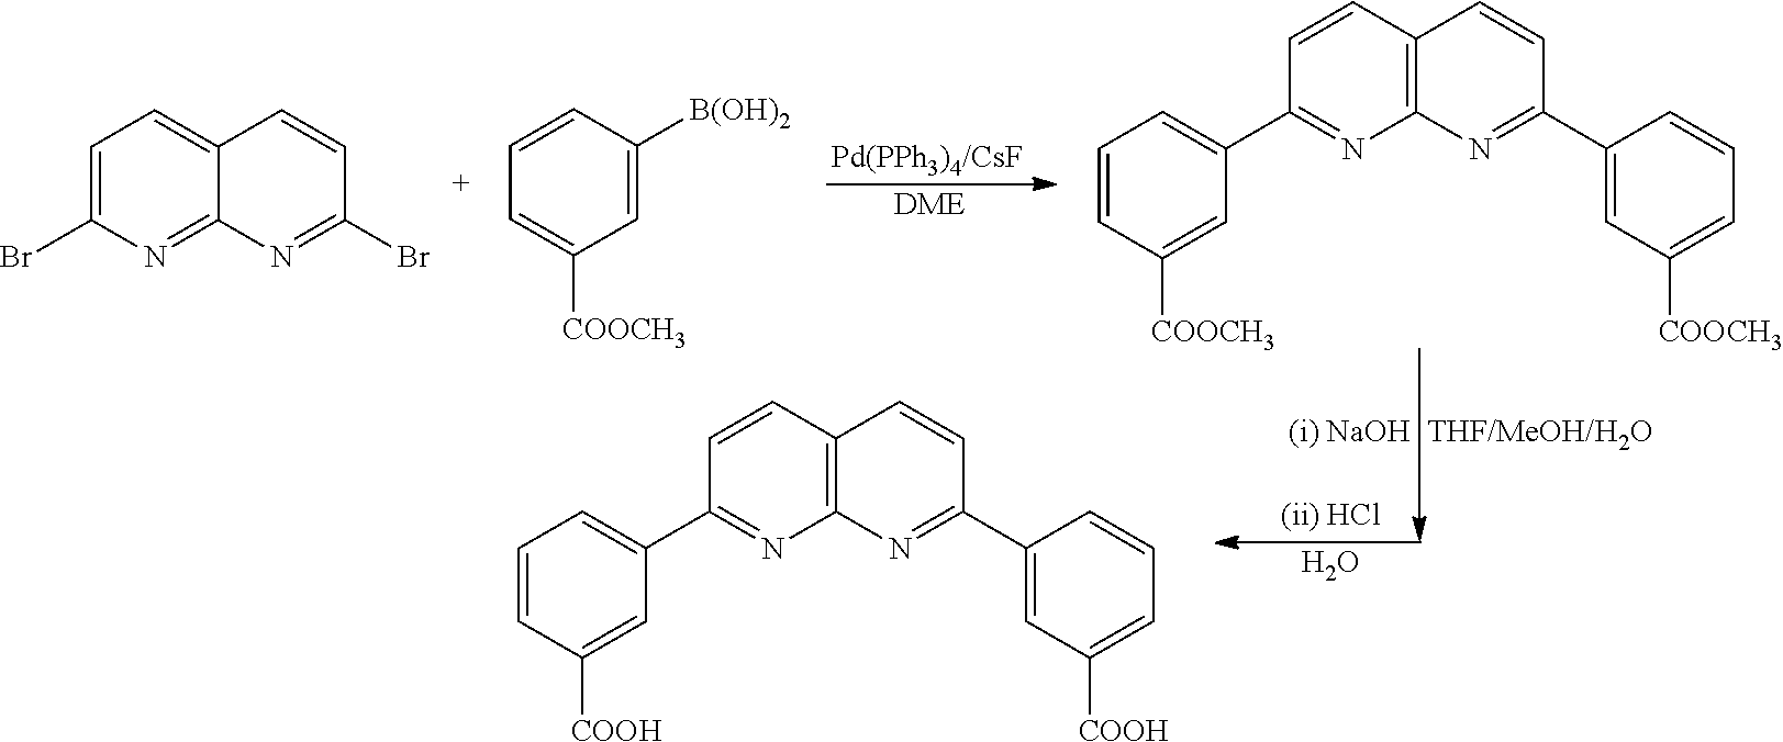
C1=C(Br)N=C2C(=C1)C=CC(Br)=N2.C1=C([B(OH)2])C=CC=C1[COOCH3].[DME].C1=CC2=C(N=C1C1=CC=CC([COOCH3])=C1)N=C(C1=CC([COOCH3])=CC=C1)C=C2.O.C1=CC2=C(N=C1C1=CC=CC([COOH])=C1)N=C(C1=CC([COOH])=CC=C1)C=C2
